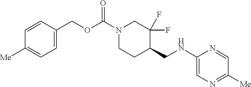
C1([Me])=NC=C(NCC2CCN(C(=O)OCC3=CC=C([Me])C=C3)CC2(F)F)N=C1
